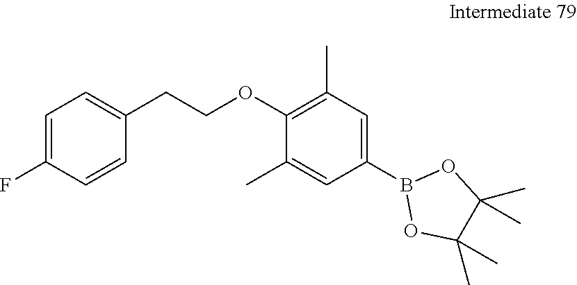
C1=C(F)C=CC(CCOC2=C(C)C=C(B3OC(C)(C)C(C)(C)O3)C=C2C)=C1
